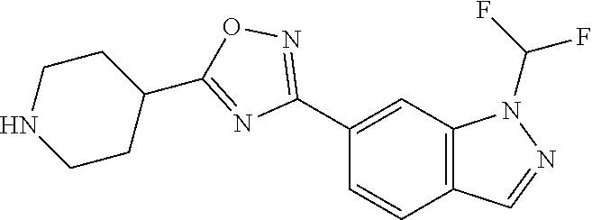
C1(C2=NOC(C3CCNCC3)=N2)=CC2=C(C=C1)C=NN2C(F)F
